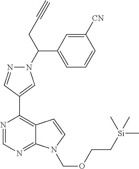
N1=CN=C2C(=C1C1=CN(C(CC#C)C3=CC=CC([CN])=C3)N=C1)C=CN2COCC[Si](C)(C)C
